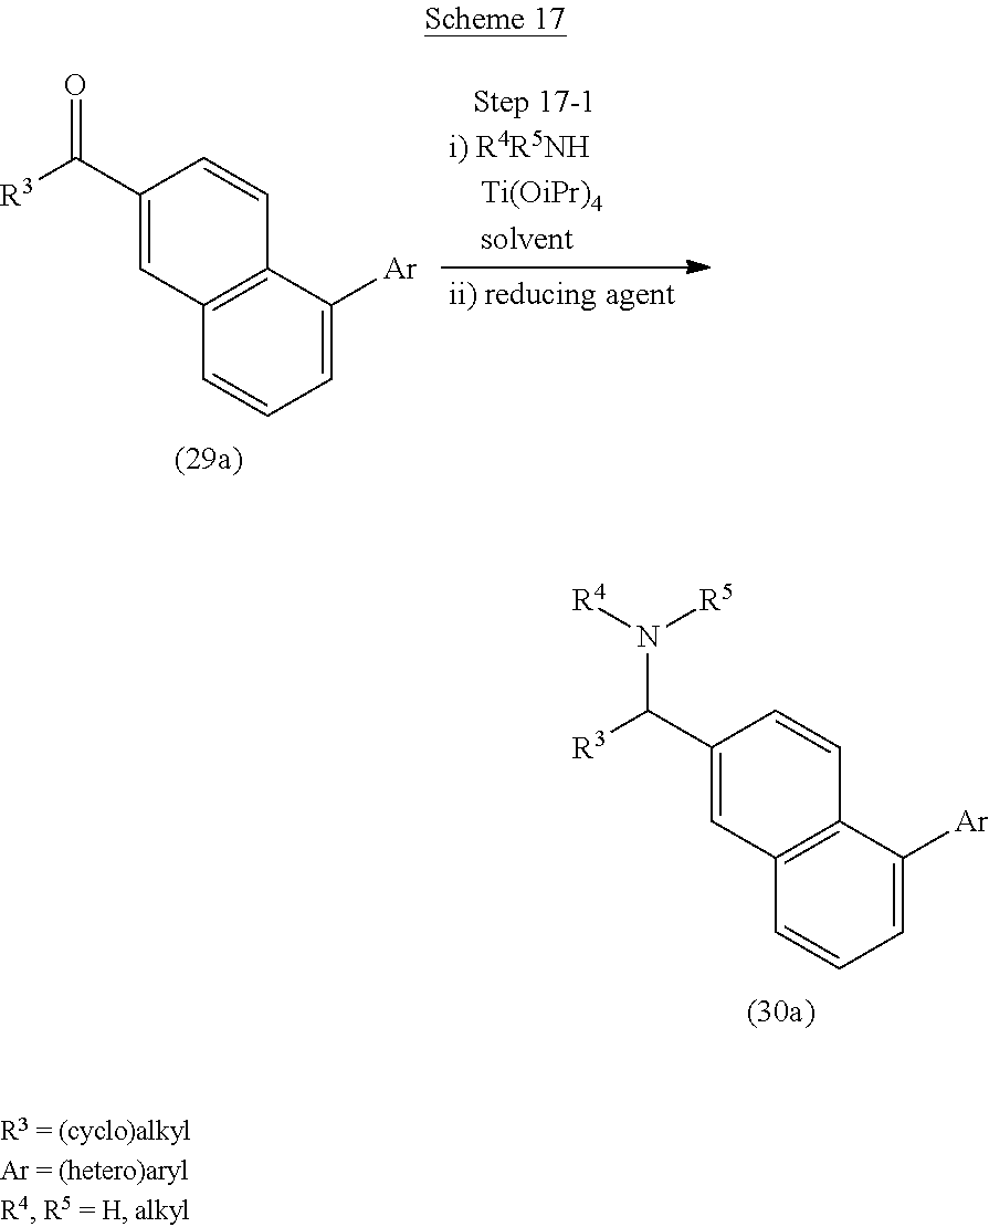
C1=C([Ar])C2=C(C=C1)C=C(C([R3])=O)C=C2.C1=C([Ar])C2=C(C=C1)C=C(C([R3])N([R4])[R5])C=C2
